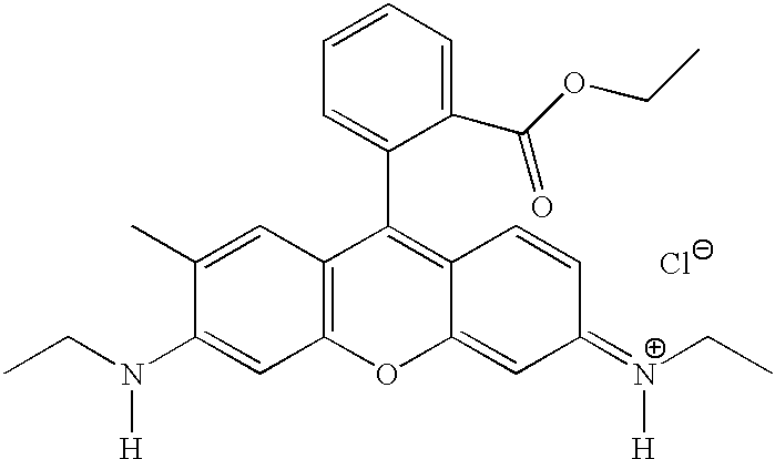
C1=CC=C(C(OCC)=O)C(C2=C3C(=CC(=[N+](CC)[H])C=C3)OC3=C2C=C(C)C(N([H])CC)=C3)=C1.[Cl-]
